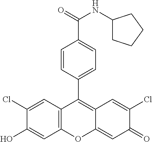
C12=C(C=C(Cl)C(O)=C1)C(C1=CC=C(C(=O)NC3CCCC3)C=C1)=C1C(=CC(=O)C(Cl)=C1)O2
